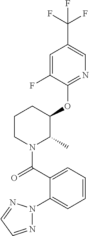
C1(OC2C(C)N(C(=O)C3=CC=CC=C3N3N=CC=N3)CCC2)=NC=C(C(F)(F)F)C=C1F
